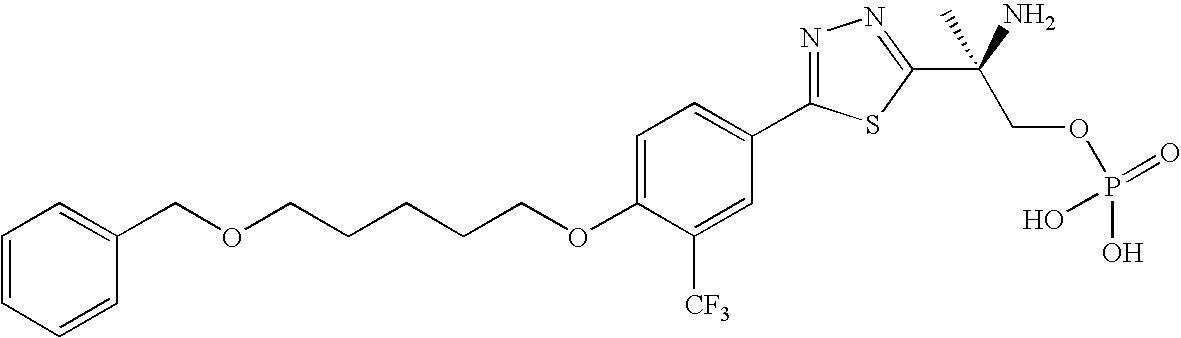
C(OC1=CC=C(C2=NN=C(C(COP(O)(=O)O)(N)C)S2)C=C1[CF3])CCCCOCC1=CC=CC=C1
